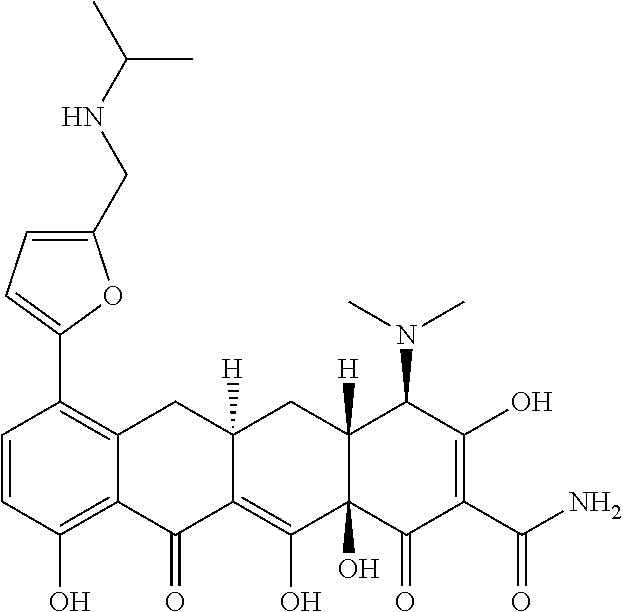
C1=CC(O)=C2C(=C1C1=CC=C(CNC(C)C)O1)CC1([H])C(=C(O)C3(O)C([H])(C1)C(N(C)C)C(O)=C(C(N)=O)C3=O)C2=O
